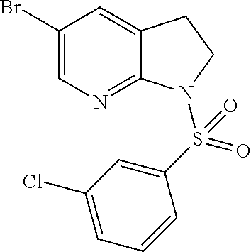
C1(Br)=CN=C2C(=C1)CCN2S(C1=CC(Cl)=CC=C1)(=O)=O
